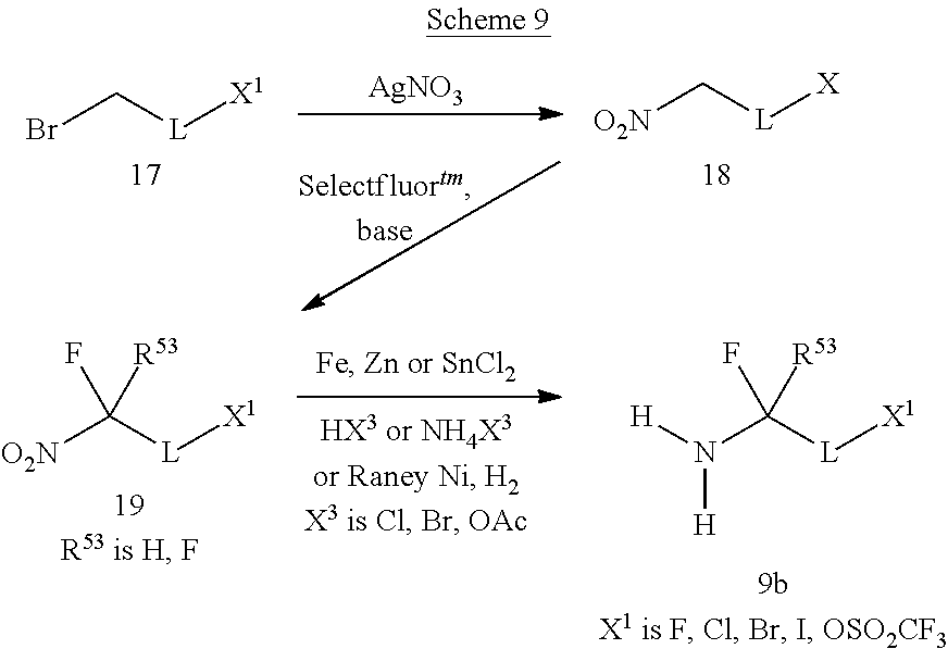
BrC[L][X1].[O2N]C[L][X].[AgNO3].[O2N]C([L][X1])(F)[R53].N(C([L][X1])(F)[R53])([H])[H]
